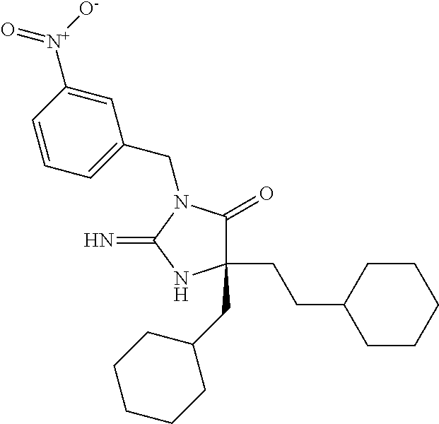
C1(CCC2CCCCC2)(CC2CCCCC2)C(=O)N(CC2=CC=CC([N+]([O-])=O)=C2)C(=N)N1
